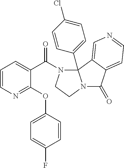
N1=C(OC2=CC=C(F)C=C2)C(C(N2CCN3C(=O)C4=CC=NC=C4C23C2=CC=C(Cl)C=C2)=O)=CC=C1
